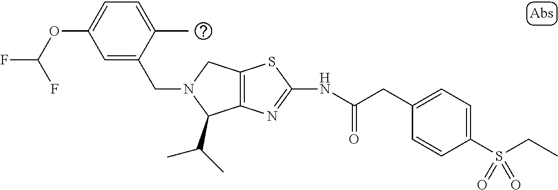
C12=C(N=C(NC(CC3=CC=C(S(CC)(=O)=O)C=C3)=O)S1)C(C(C)C)N(CC1=CC(OC(F)F)=CC=C1C)C2
